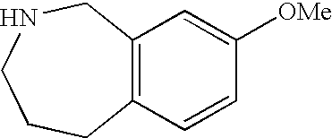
C12=C(C=CC([OMe])=C1)CCCNC2
